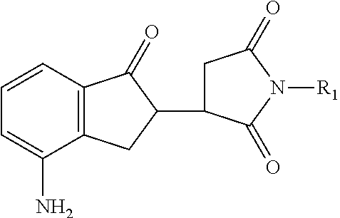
C1C(C2CC3=C(C2=O)C=CC=C3N)C(=O)N([R1])C1=O
